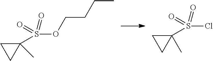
C1(S(OCCCC)(=O)=O)(C)CC1.C1(S(Cl)(=O)=O)(C)CC1
